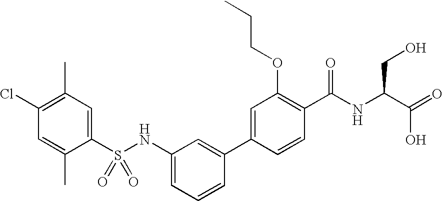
C1(Cl)=C(C)C=C(S(NC2=CC=CC(C3=CC(OCCC)=C(C(NC(C(=O)O)CO)=O)C=C3)=C2)(=O)=O)C(C)=C1
